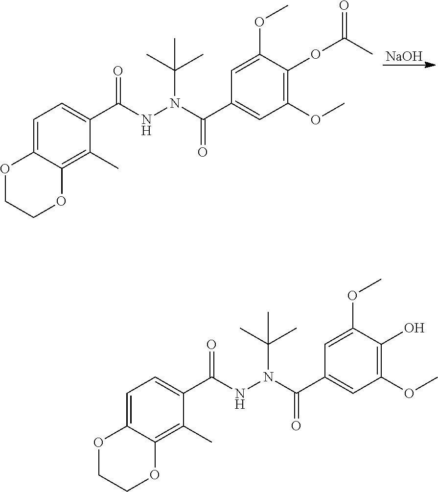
[NaOH].O1CCOC2=C(C)C(C(NN(C(=O)C3=CC(OC)=C(OC(C)=O)C(OC)=C3)C(C)(C)C)=O)=CC=C12.O1CCOC2=C(C)C(C(NN(C(=O)C3=CC(OC)=C(O)C(OC)=C3)C(C)(C)C)=O)=CC=C12
